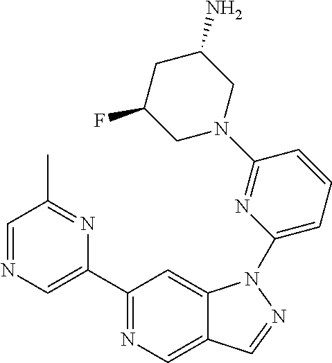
C1(C2=CN=CC(C)=N2)=NC=C2C(=C1)N(C1=CC=CC(N3CC(N)CC(F)C3)=N1)N=C2
